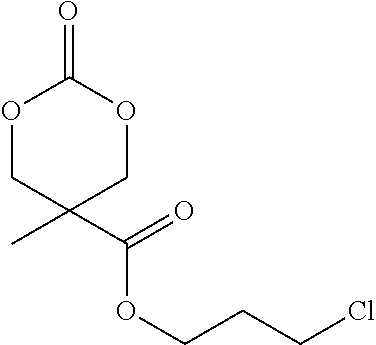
O1CC(C(=O)OCCCCl)(C)COC1=O
